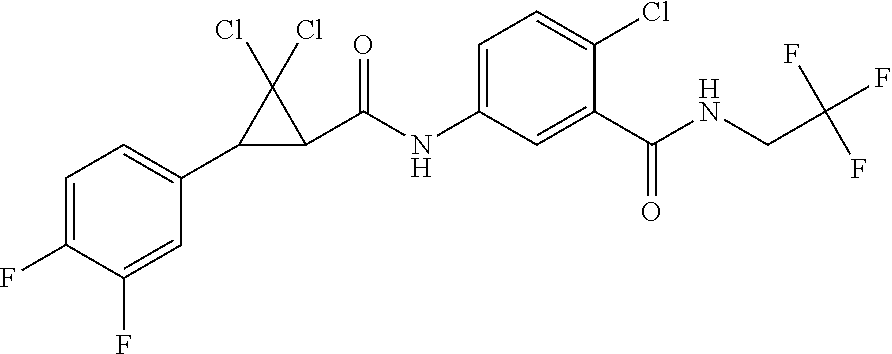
C1=C(F)C(F)=CC(C2C(C(NC3=CC=C(Cl)C(C(NCC(F)(F)F)=O)=C3)=O)C2(Cl)Cl)=C1
